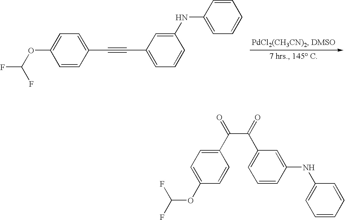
C1=CC(C#CC2=CC=CC(NC3=CC=CC=C3)=C2)=CC=C1OC(F)F.C1(C(=O)C(=O)C2=CC=CC(NC3=CC=CC=C3)=C2)=CC=C(OC(F)F)C=C1
